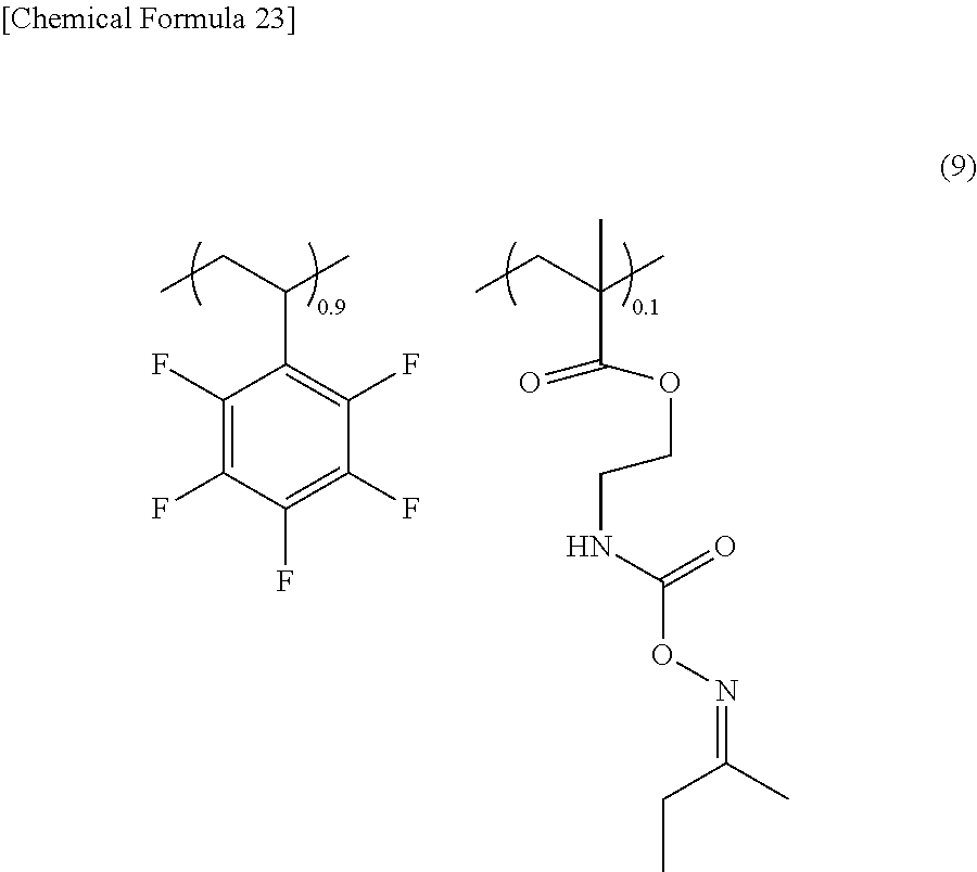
C1(F)=C(F)C(F)=C(F)C(F)=C1C(CC)C.O(C(=O)C(CC)(C)C)CCNC(ON=C(C)CC)=O
